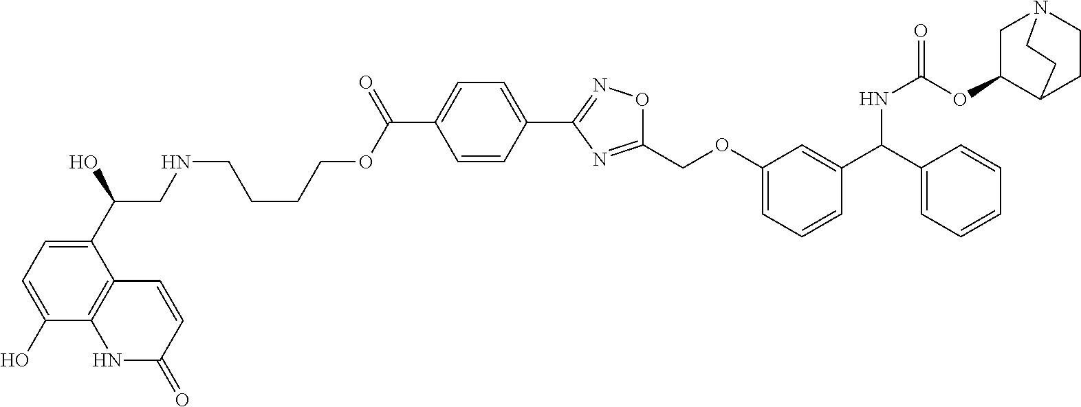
C1(C(O)CNCCCCOC(C2=CC=C(C3=NOC(COC4=CC=CC(C(C5=CC=CC=C5)NC(=O)OC5C6CCN(C5)CC6)=C4)=N3)C=C2)=O)=CC=C(O)C2=C1C=CC(=O)N2
